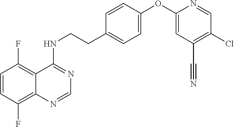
C1=CC(F)=C2C(=C1F)C(NCCC1=CC=C(OC3=CC(C#N)=C(Cl)C=N3)C=C1)=NC=N2
